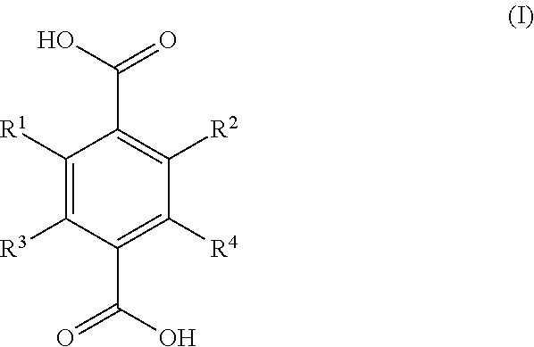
C1([R1])=C([R3])C(C(O)=O)=C([R4])C([R2])=C1C(O)=O
